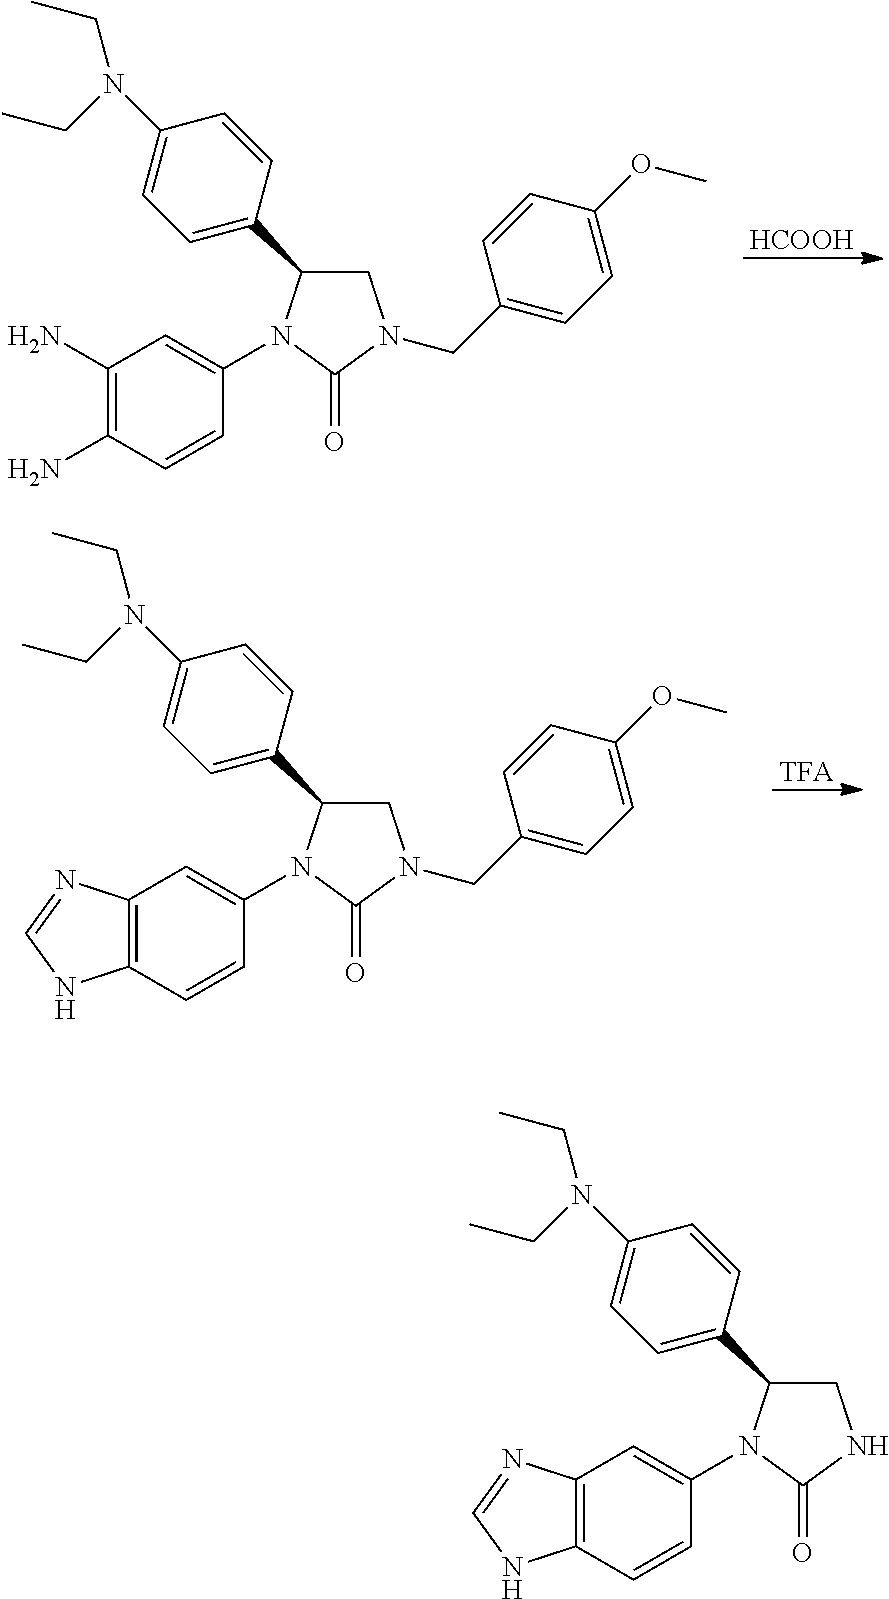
[HCOOH].C1=C(C2CN(CC3=CC=C(OC)C=C3)C(=O)N2C2=CC(N)=C(N)C=C2)C=CC(N(CC)CC)=C1.[TFA].C1=C(C2CN(CC3=CC=C(OC)C=C3)C(=O)N2C2=CC3=C(C=C2)NC=N3)C=CC(N(CC)CC)=C1.C1=C(C2CNC(=O)N2C2=CC3=C(C=C2)NC=N3)C=CC(N(CC)CC)=C1
